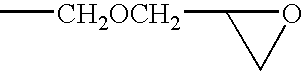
C[CH2OCH2]C1CO1
